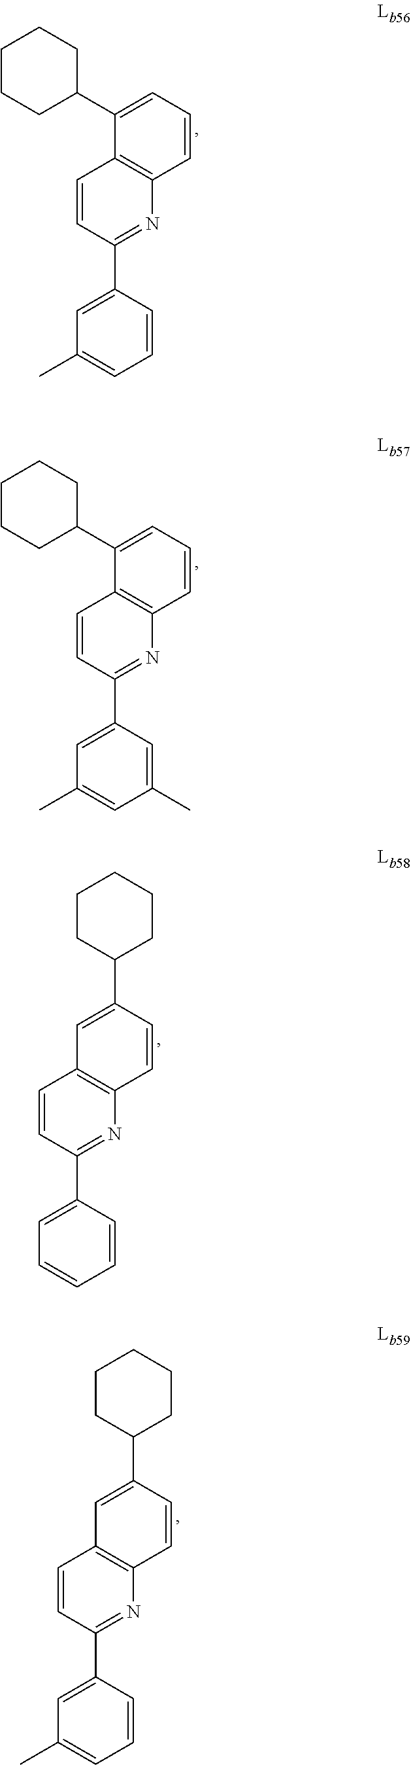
C1=CC(C2=CC(C)=CC=C2)=NC2=C1C(C1CCCCC1)=CC=C2.C1=CC(C2=CC(C)=CC(C)=C2)=NC2=C1C(C1CCCCC1)=CC=C2.C1=CC(C2=CC=CC=C2)=NC2=C1C=C(C1CCCCC1)C=C2.C1=CC(C2=CC(C)=CC=C2)=NC2=C1C=C(C1CCCCC1)C=C2
